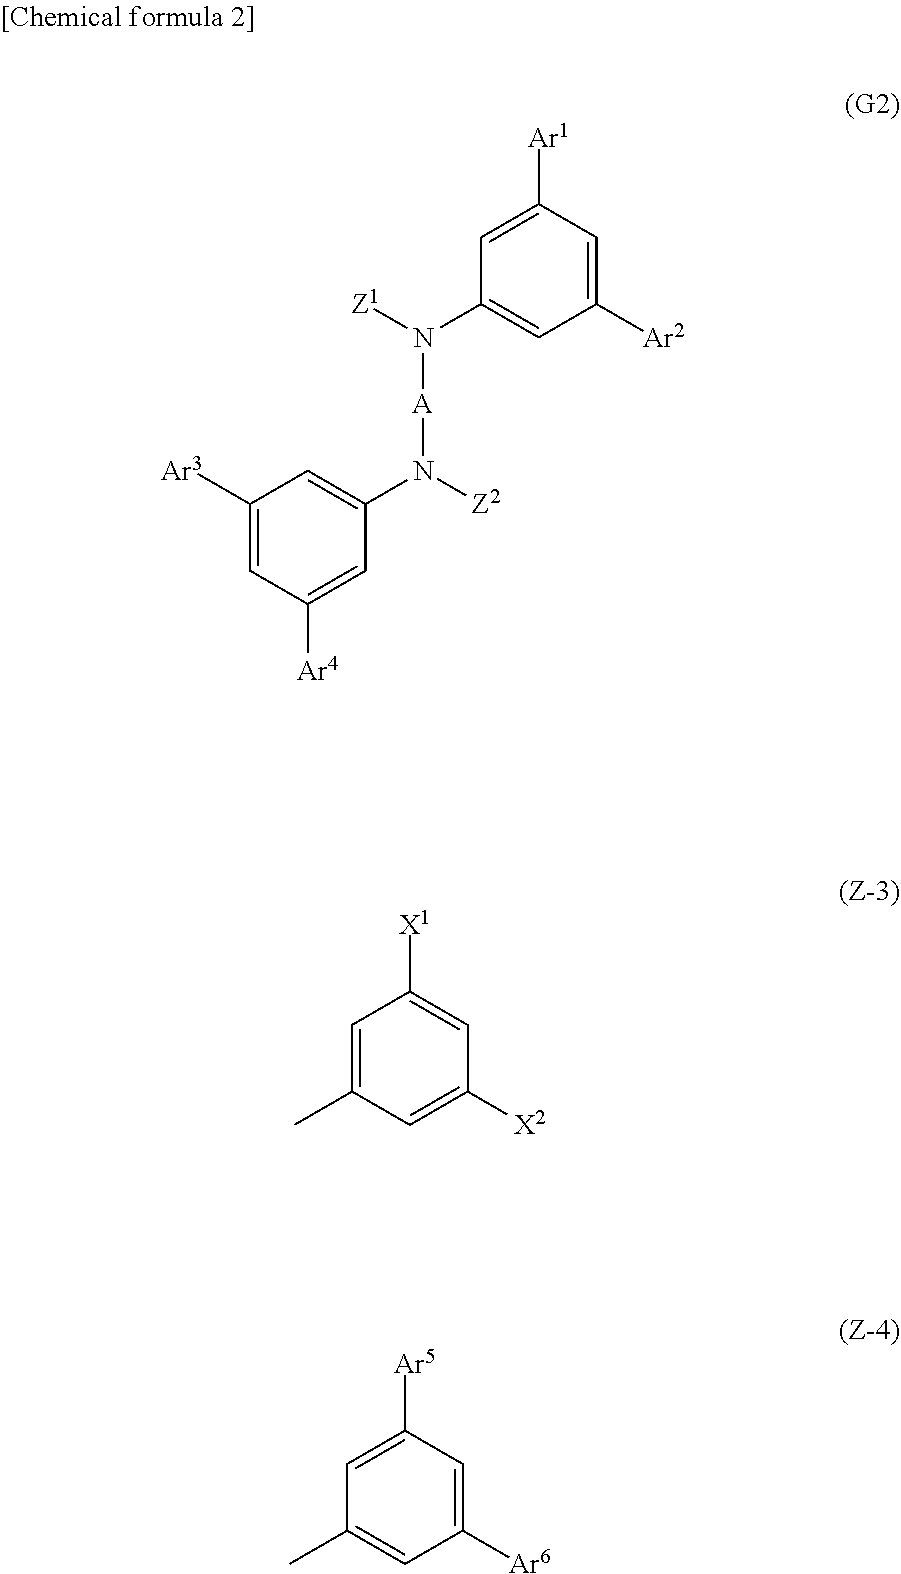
C1([Ar2])=CC([Ar1])=CC(N([Z1])[A]N(C2=CC([Ar3])=CC([Ar4])=C2)[Z2])=C1.C1([X2])=CC(C)=CC([X1])=C1.C1([Ar6])=CC([Ar5])=CC(C)=C1
